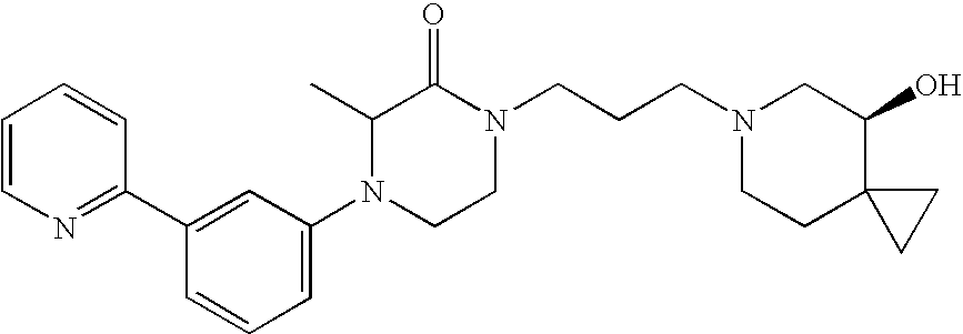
C1(O)C2(CCN(CCCN3CCN(C4=CC=CC(C5=NC=CC=C5)=C4)C(C)C3=O)C1)CC2
